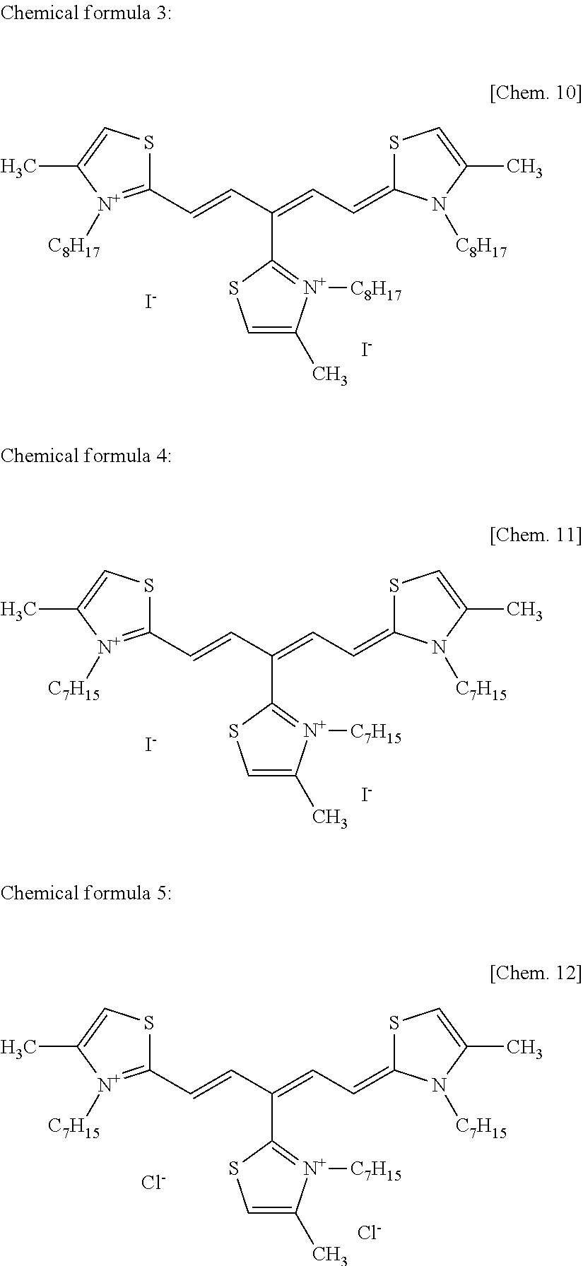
C1(C=CC(=CC=C2SC=C(C)N2[C8H17])C2=[N+]([C8H17])C(C)=CS2)=[N+]([C8H17])C(C)=CS1.[I-].[I-].C1(C=CC(=CC=C2SC=C(C)N2[C7H15])C2=[N+]([C7H15])C(C)=CS2)=[N+]([C7H15])C(C)=CS1.[I-].[I-].C1(C=CC(=CC=C2SC=C(C)N2[C7H15])C2=[N+]([C7H15])C(C)=CS2)=[N+]([C7H15])C(C)=CS1.[Cl-].[Cl-]
